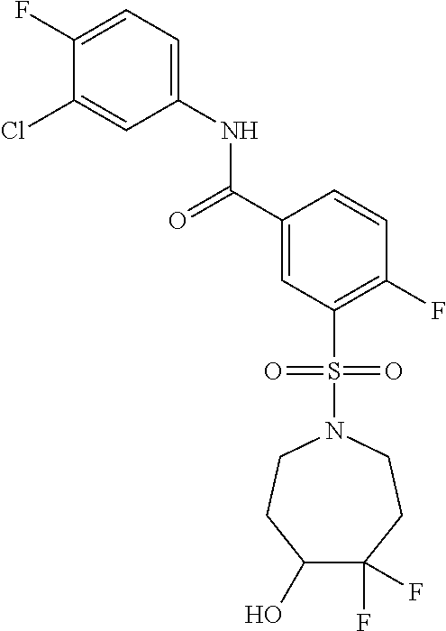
C1(F)=CC=C(NC(C2=CC(S(N3CCC(O)C(F)(F)CC3)(=O)=O)=C(F)C=C2)=O)C=C1Cl
